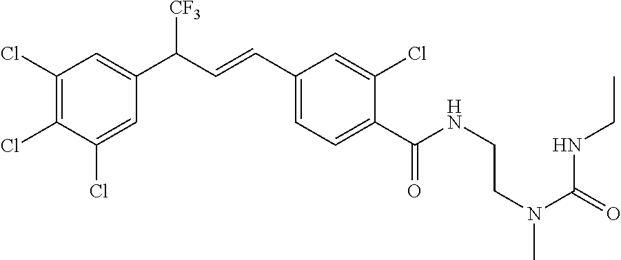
C1(Cl)=C(Cl)C(Cl)=CC(C(C=CC2=CC=C(C(NCCN(C(NCC)=O)C)=O)C(Cl)=C2)[CF3])=C1
